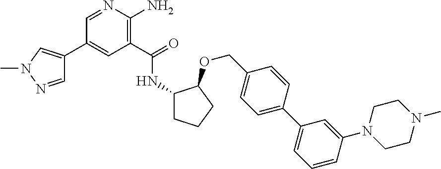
C1(C2=CN(C)N=C2)=CC(C(=O)NC2CCCC2OCC2=CC=C(C3=CC=CC(N4CCN(C)CC4)=C3)C=C2)=C(N)N=C1
